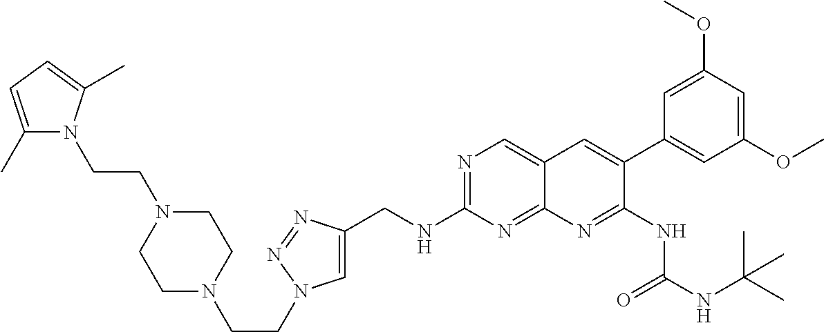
C1(CNC2=NC=C3C(=N2)N=C(NC(NC(C)(C)C)=O)C(C2=CC(OC)=CC(OC)=C2)=C3)=CN(CCN2CCN(CCN3C(C)=CC=C3C)CC2)N=N1
